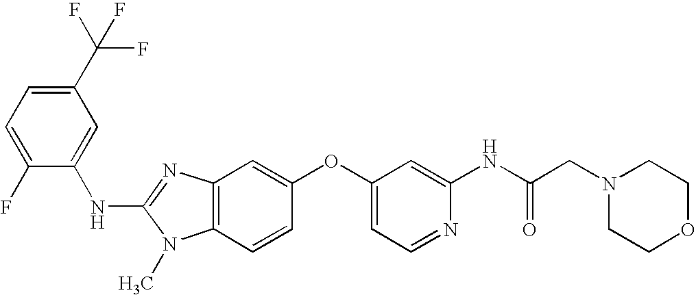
C1(C(F)(F)F)=CC=C(F)C(NC2=NC3=C(N2C)C=CC(OC2=CC=NC(NC(CN4CCOCC4)=O)=C2)=C3)=C1
